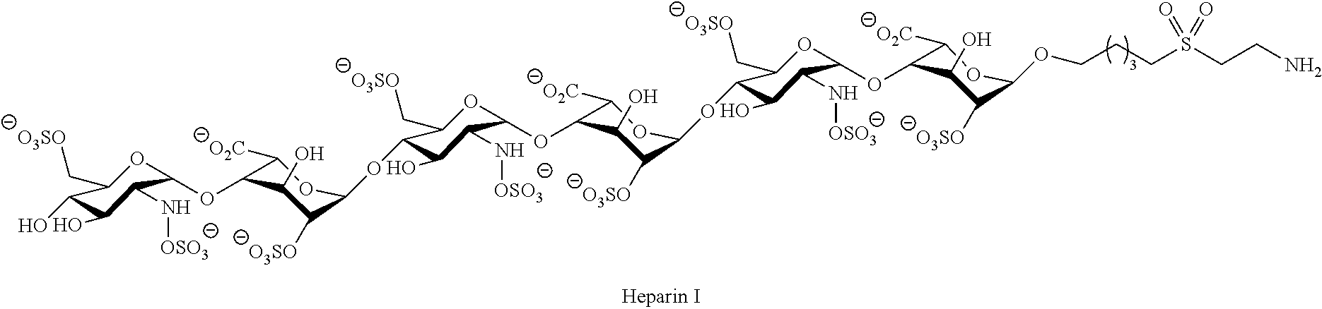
C1(OC2C([O2C])OC(OC3C(O)C(N[OSO3])C(OC4C([O2C])OC(OC5C(O)C(N[OSO3])C(OC6C([O2C])OC(OCCCS(CCN)(=O)=O)C([O3SO])C6O)OC5C[O3SO])C([O3SO])C4O)OC3C[O3SO])C([O3SO])C2O)OC(C[O3SO])C(O)C(O)C1N[OSO3]
